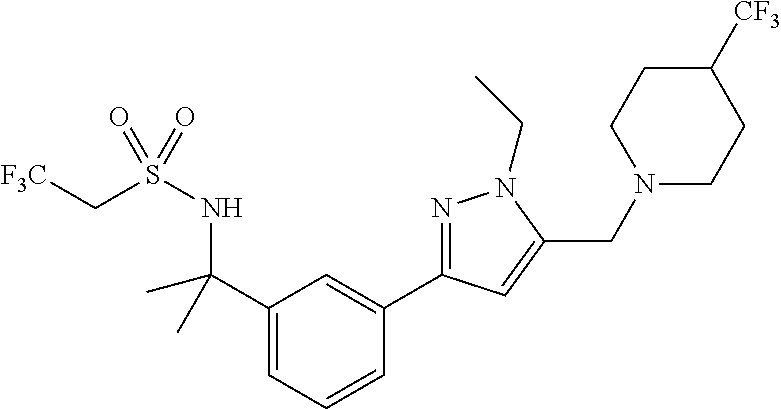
C1=CC=C(C(NS(C[CF3])(=O)=O)(C)C)C=C1C1=NN(CC)C(CN2CCC([CF3])CC2)=C1
